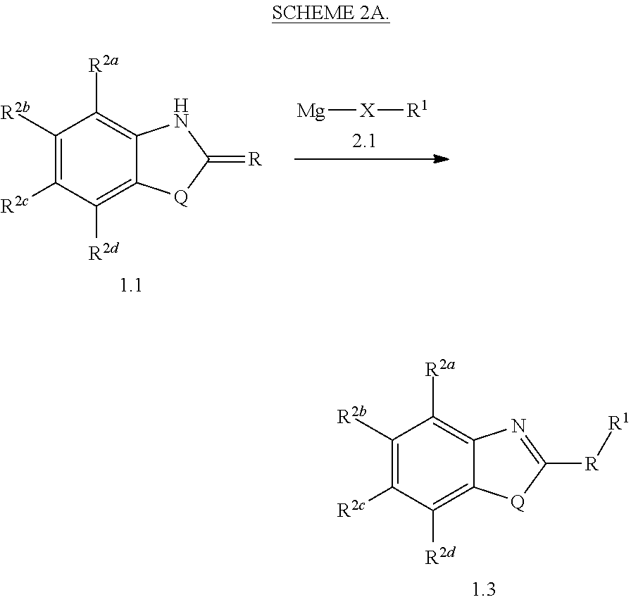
C1([R2b])=C([R2c])C([R2d])=C2C(=C1[R2a])N=C([R][R1])[Q]2.C1([R2b])=C([R2c])C([R2d])=C2C(=C1[R2a])NC(=[R])[Q]2.[X]([R1])[Mg]
